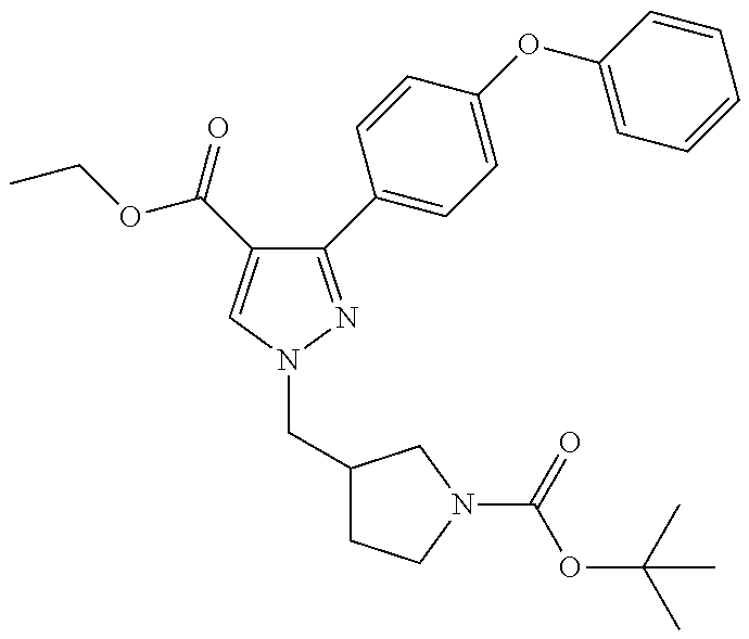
C1(C2=CC=C(OC3=CC=CC=C3)C=C2)=NN(CC2CCN(C(=O)OC(C)(C)C)C2)C=C1C(=O)OCC
